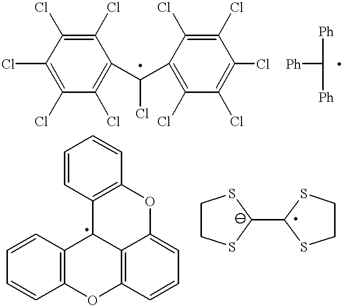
C1(Cl)=C(Cl)C(Cl)=C(C(C2=C(Cl)C(Cl)=C(Cl)C(Cl)=C2Cl)Cl)C(Cl)=C1Cl.[Ph]C([Ph])[Ph].C1=CC2=C(C=C1)OC1=C3C2C2=C(OC3=CC=C1)C=CC=C2.C1CSC(C2SCCS2)S1
